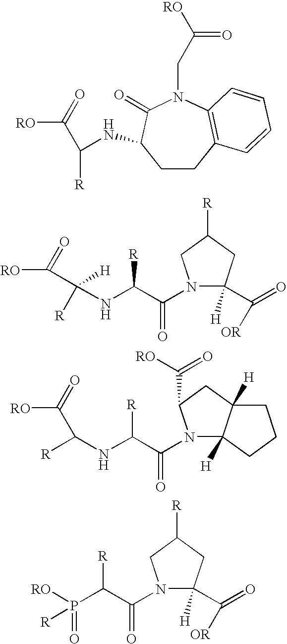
C([RO])(=O)C([R])NC1CCC2=C(N(CC([RO])=O)C1=O)C=CC=C2.C([RO])(=O)C(NC(C(=O)N1C(C(=O)[OR])([H])CC([R])C1)[R])([H])[R].C([RO])(=O)C([R])NC(C(=O)N1C2([H])C([H])(CC1C([RO])=O)CCC2)[R].[RO]P(C(C(=O)N1C(C(=O)[OR])([H])CC([R])C1)[R])(=O)[R]
